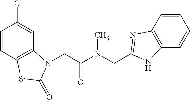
C1=CC2=C(C=C1Cl)N(CC(N(CC1=NC3=C(C=CC=C3)N1)C)=O)C(=O)S2
